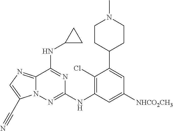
C12=NC=C(C#N)N1N=C(NC1=C(Cl)C(C3CCN(C)CC3)=CC([NHCO2CH3])=C1)N=C2NC1CC1
